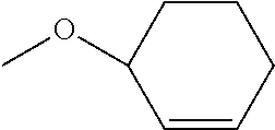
O(C)C1CCCC=C1
